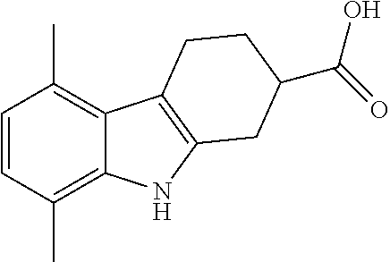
C1=CC(C)=C2C(=C1C)C1=C(N2)CC(C(=O)O)CC1
